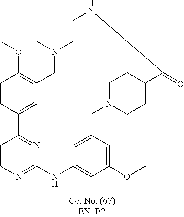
C1=CC2=NC(=N1)NC1=CC(OC)=CC(=C1)CN1CCC(CC1)C(=O)NCCN(C)CC1=C(OC)C=CC2=C1
